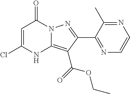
C1=C(Cl)NC2=C(C(OCC)=O)C(C3=NC=CN=C3C)=NN2C1=O
